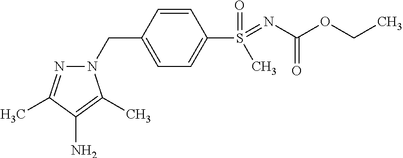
C1(CN2N=C(C)C(N)=C2C)=CC=C(S(=NC(OCC)=O)(C)=O)C=C1
